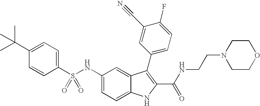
C1(C(C)(C)C)=CC=C(S(NC2=CC=C3C(=C2)C(C2=CC=C(F)C(C#N)=C2)=C(C(NCCN2CCOCC2)=O)N3)(=O)=O)C=C1
